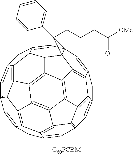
C1=C2CC3=CC45C=C6CC7=CC8=C9C%10=C%11C(=C8)CC8=CC1=C1C(=C8%11)C8=C%10C%10=C%11C(=C6C7=C9%10)C4(C4C3C2=C1C8=C%114)C5(C1=CC=CC=C1)CCCC([OMe])=O
